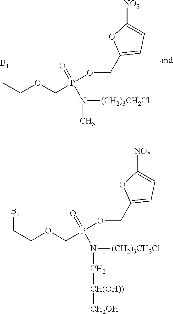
[B1]CCOCP(OCC1=CC=C([NO2])O1)(=O)N([(CH2)3CH2Cl])C.[B1]CCOCP(OCC1=CC=C([NO2])O1)(=O)N([(CH2)3CH2Cl])C[CH(OH))][CH2OH]
